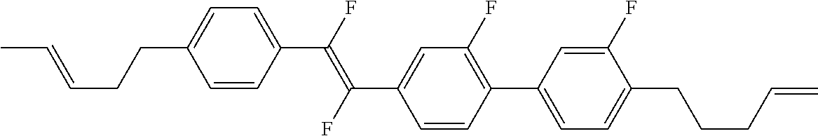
C1=CC(C(=C(C2=CC(F)=C(C3=CC=C(CCCC=C)C(F)=C3)C=C2)F)F)=CC=C1CCC=CC
